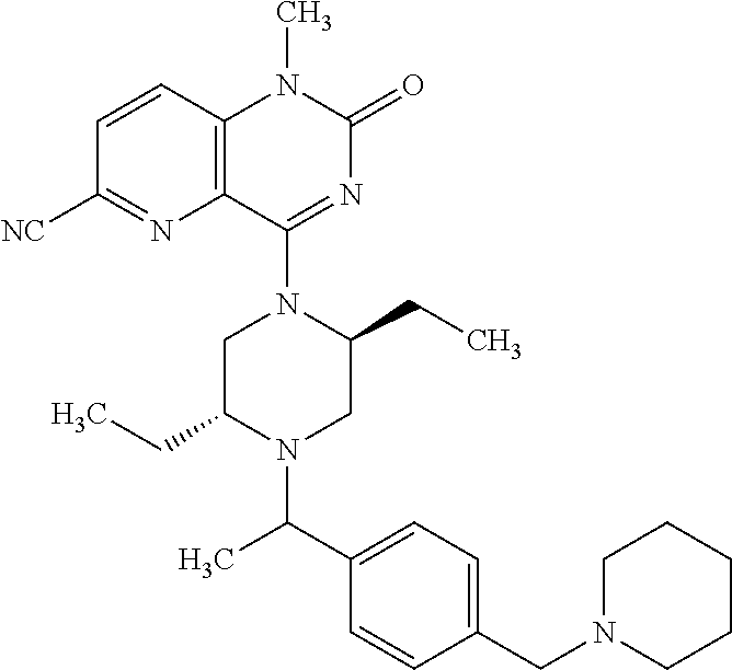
C12=C(C=CC([NC])=N1)N(C)C(=O)N=C2N1CC(CC)N(C(C2=CC=C(CN3CCCCC3)C=C2)C)CC1CC
